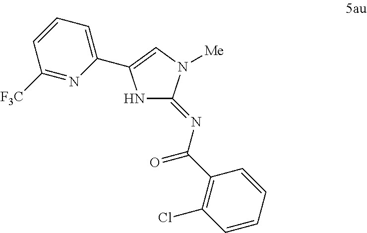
N1C(=NC(=O)C2=C(Cl)C=CC=C2)N([Me])C=C1C1=CC=CC([F3C])=N1
